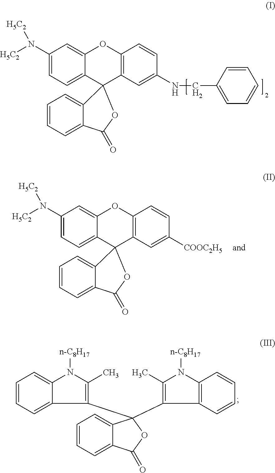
C1(N([H5C2])[H5C2])=CC=C2C(=C1)OC1=C(C=C(NCC3=CC=CC=C3)C=C1)C21C2=CC=CC=C2C(=O)O1.C1(C2(C3=C(C)N([n-C8H17])C4=C3C=CC=C4)C3=CC=CC=C3C(=O)O2)=C(C)N([n-C8H17])C2=CC=CC=C12.C1(N([H5C2])[H5C2])=CC=C2C(=C1)OC1=C(C=C([COOC2H5])C=C1)C21C2=CC=CC=C2C(=O)O1
